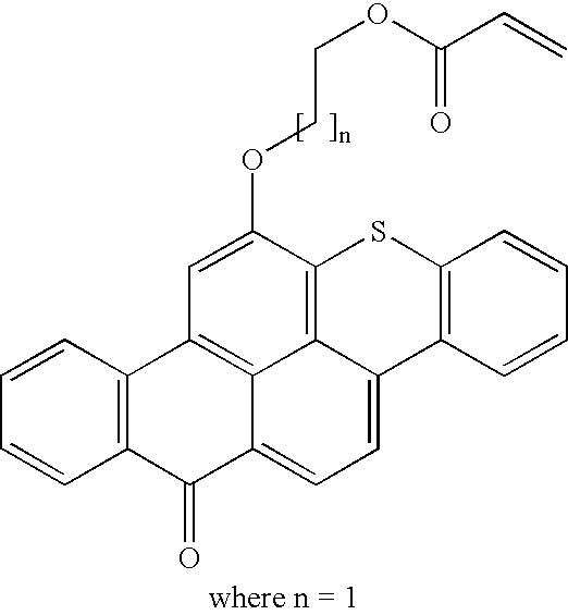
C1=CC2=C(C=C1)C(=O)C1=CC=C3C4=C(C(OCCOC(C=C)=O)=CC2=C14)SC1=C3C=CC=C1
